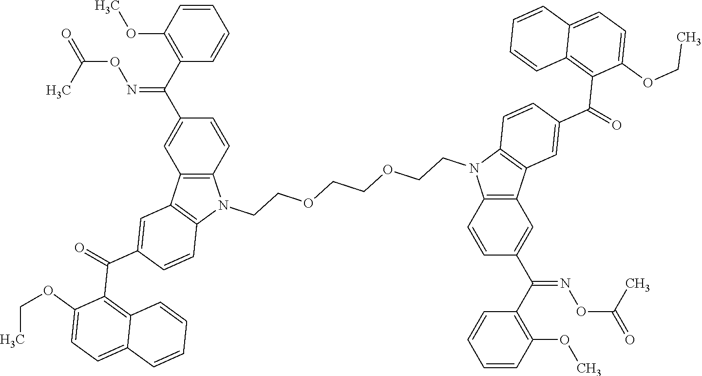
C1(OCC)=CC=C2C(=C1C(=O)C1=CC3=C(C=C1)N(CCOCCOCCN1C4=C(C5=C1C=CC(C(C1=C6C(=CC=C1OCC)C=CC=C6)=O)=C5)C=C(C(=NOC(C)=O)C1=C(OC)C=CC=C1)C=C4)C1=C3C=C(C(=NOC(=O)C)C3=C(OC)C=CC=C3)C=C1)C=CC=C2
